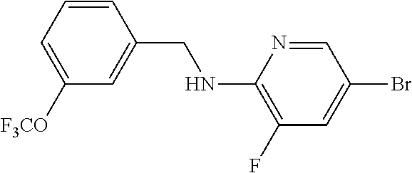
C1=CC(CNC2=C(F)C=C(Br)C=N2)=CC([F3CO])=C1
